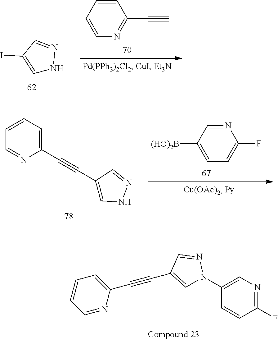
C1=C(I)C=NN1.C1=CN=C(C#C)C=C1.C1=NC(C#CC2=CNN=C2)=CC=C1.C1([(HO)2B])=CC=C(F)N=C1.C1(N2C=C(C#CC3=CC=CC=N3)C=N2)=CN=C(F)C=C1
